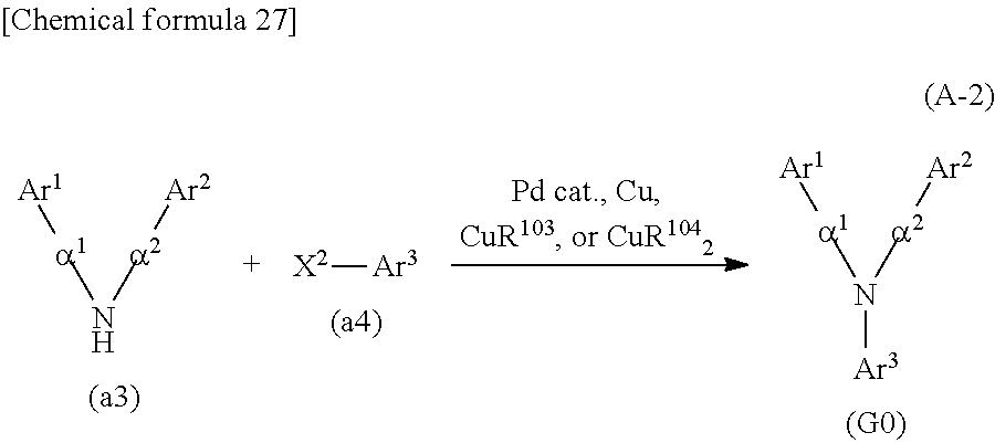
[a1](N[a2][Ar2])[Ar1].[a1](N([a2][Ar2])[Ar3])[Ar1].[X2][Ar3]
